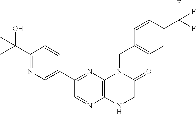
C1(C(O)(C)C)=NC=C(C2=NC3=C(N=C2)NCC(=O)N3CC2=CC=C(C(F)(F)F)C=C2)C=C1
